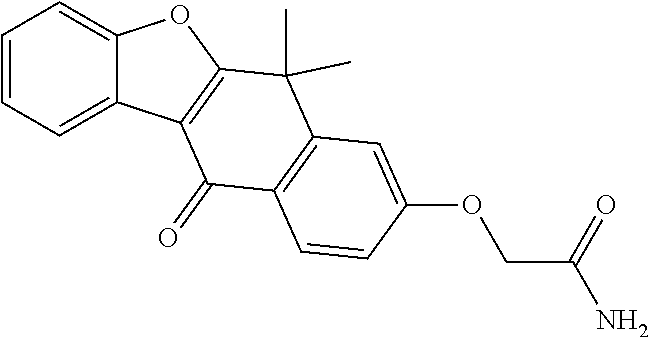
C1=CC=C2C(=C1)OC1=C2C(=O)C2=C(C1(C)C)C=C(OCC(=O)N)C=C2
